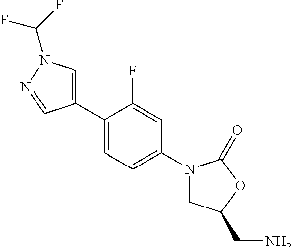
C1(C2=CC=C(N3CC(CN)OC3=O)C=C2F)=CN(C(F)F)N=C1
